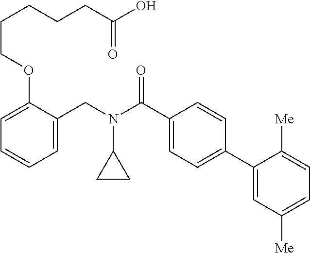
C1=C(CN(C(C2=CC=C(C3=CC([Me])=CC=C3[Me])C=C2)=O)C2CC2)C(OCCCCCC(O)=O)=CC=C1
